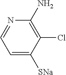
C1=C([SNa])C(Cl)=C(N)N=C1
